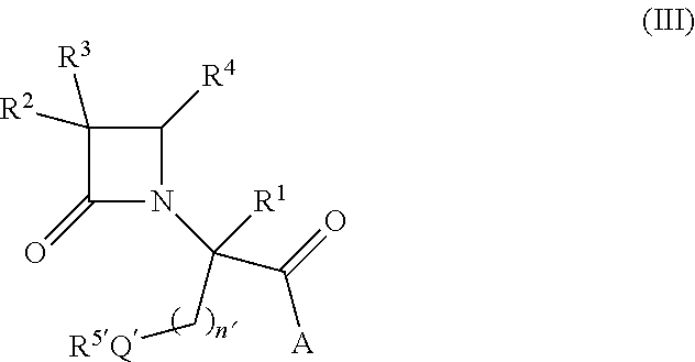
C1([R3])([R2])C(=O)N(C(C[R5Q])([R1])C([A])=O)C1[R4]
